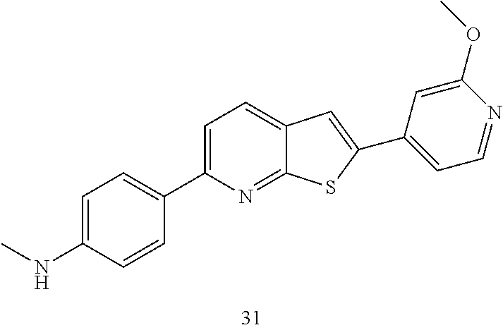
C1=C(NC)C=CC(C2=CC=C3C(=N2)SC(C2=CC=NC(OC)=C2)=C3)=C1
